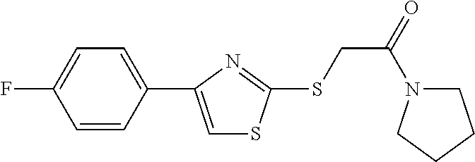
C1(C2=CSC(SCC(=O)N3CCCC3)=N2)=CC=C(F)C=C1
